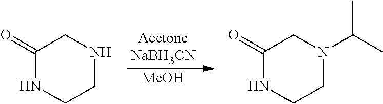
[MeOH].C1(=O)NCCNC1.C1(=O)NCCN(C(C)C)C1
